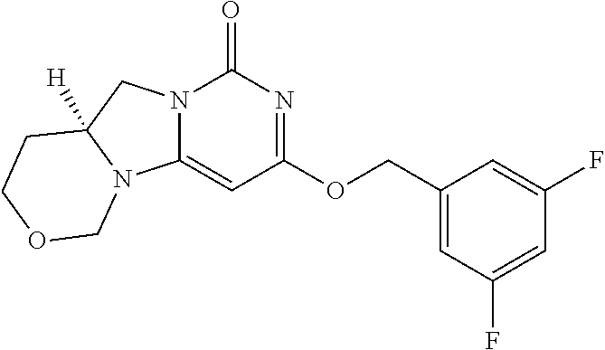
N12C(=CC(OCC3=CC(F)=CC(F)=C3)=NC1=O)N1C([H])(C2)CCOC1
